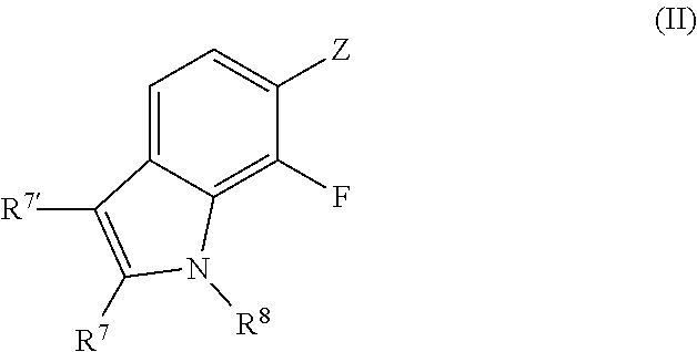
C1=C2C(=C(F)C([Z])=C1)N([R8])C([R7])=C2[R7]
